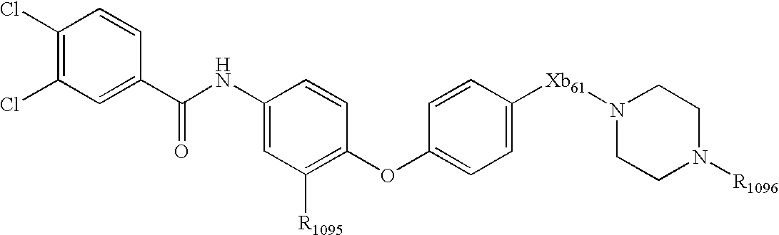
C1=C(NC(C2=CC(Cl)=C(Cl)C=C2)=O)C=CC(OC2=CC=C([Xb61]N3CCN([R1096])CC3)C=C2)=C1[R1095]
